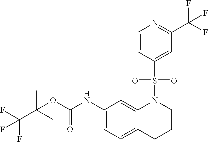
C(OC(NC1=CC=C2C(=C1)N(S(=O)(=O)C1=CC(C(F)(F)F)=NC=C1)CCC2)=O)(C(F)(F)F)(C)C
